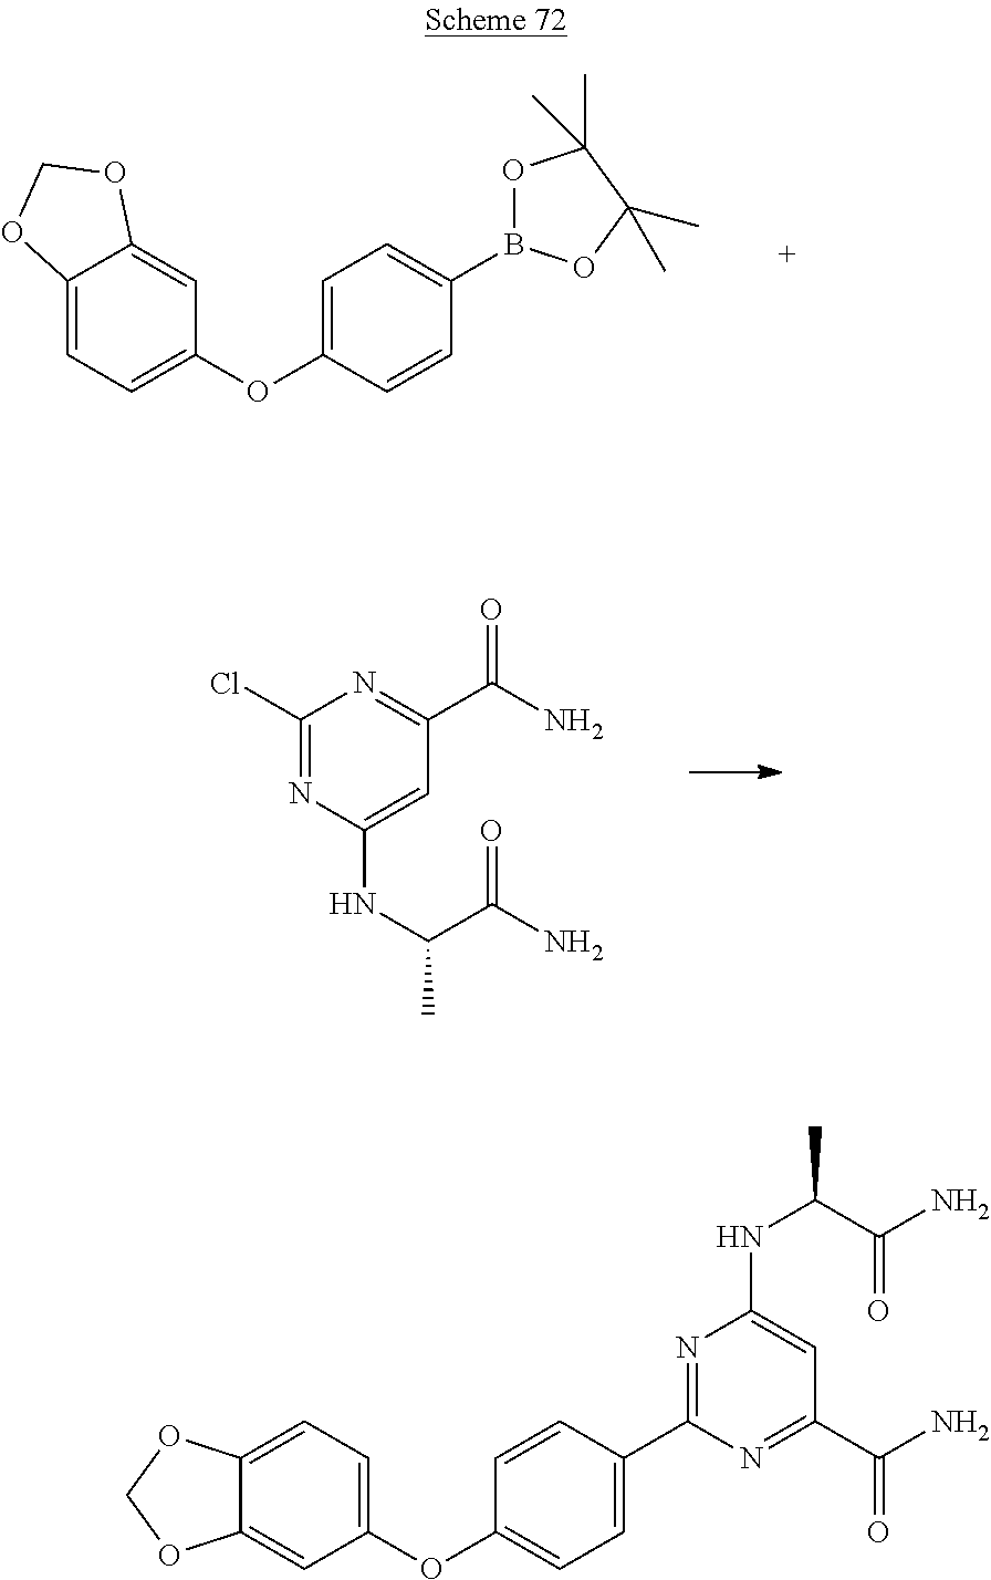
C1=C2C(=CC(OC3=CC=C(B4OC(C)(C)C(C)(C)O4)C=C3)=C1)OCO2.C1(Cl)=NC(NC(C)C(N)=O)=CC(C(N)=O)=N1.C12=CC(OC3=CC=C(C4=NC(NC(C)C(N)=O)=CC(C(N)=O)=N4)C=C3)=CC=C1OCO2
